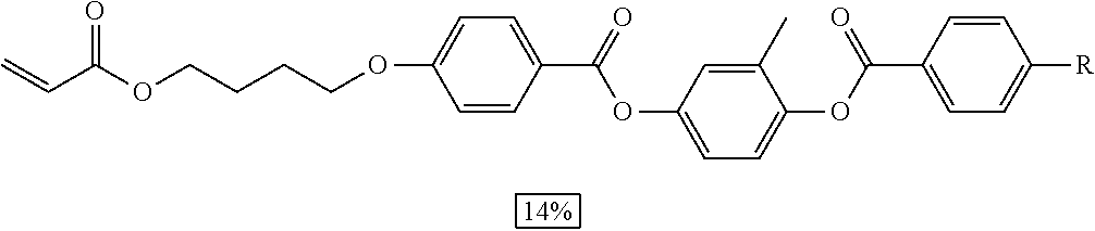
C=CC(OCCCCOC1=CC=C(C(OC2=CC=C(OC(=O)C3=CC=C([R])C=C3)C(C)=C2)=O)C=C1)=O
